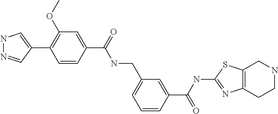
N1N=CC(C2=C(OC)C=C(C(=O)NCC3=CC=CC(C(=O)NC4=NC5=C(S4)CNCC5)=C3)C=C2)=C1
